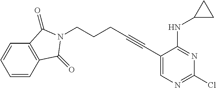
C1(C#CCCCN2C(=O)C3=C(C=CC=C3)C2=O)=CN=C(Cl)N=C1NC1CC1
